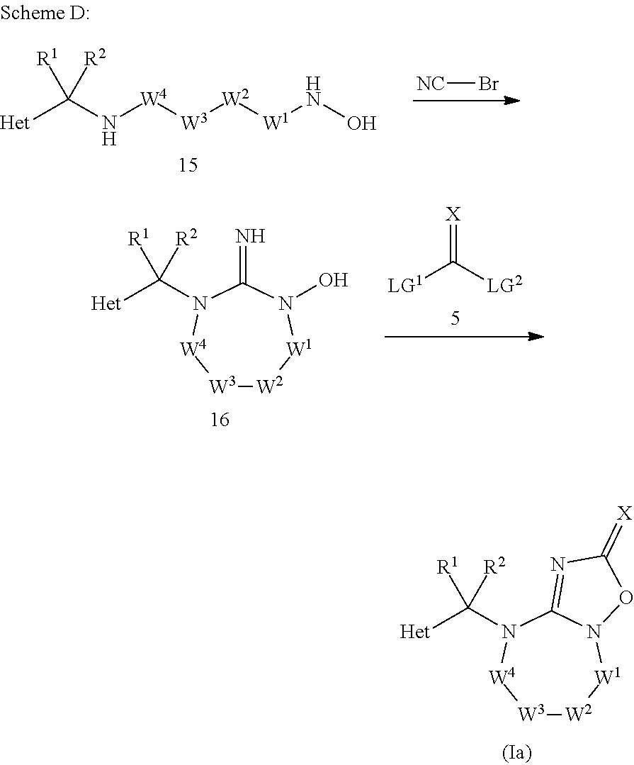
[W3]1[W2][W1]N2C(=NC(=[X])O2)N(C([Het])([R1])[R2])[W4]1.[W3]1[W2][W1]N(O)C(=N)N(C([Het])([R1])[R2])[W4]1.[LG1]C([LG2])=[X].[NC]Br.[Het]C(N[W4][W3][W2][W1]NO)([R1])[R2]
